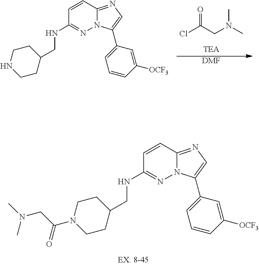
C1=CC2=NC=C(C3=CC=CC([OCF3])=C3)N2N=C1NCC1CCN(C(CN(C)C)=O)CC1.C1=CC2=NC=C(C3=CC=CC([OCF3])=C3)N2N=C1NCC1CCNCC1.O=C(CN(C)C)Cl.[DMF]
